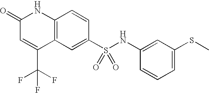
C1(S(NC2=CC(SC)=CC=C2)(=O)=O)=CC2=C(C=C1)NC(=O)C=C2C(F)(F)F
